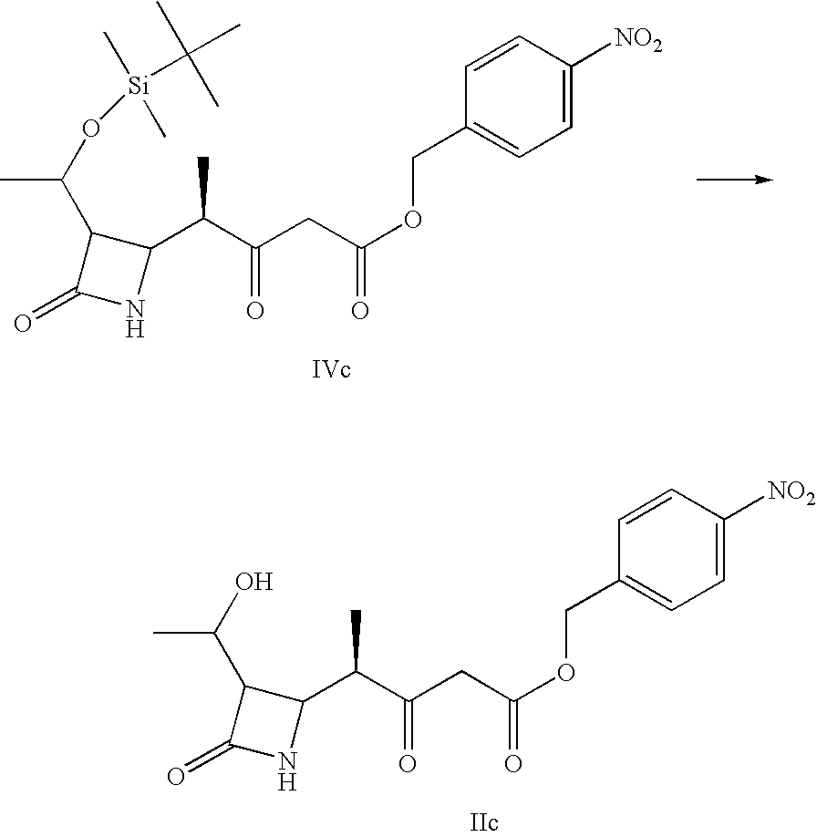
C(C)(C(CC(=O)OCC1=CC=C([NO2])C=C1)=O)C1C(C(O)C)C(=O)N1.C(C)(C(CC(=O)OCC1=CC=C([NO2])C=C1)=O)C1C(C(O[Si](C(C)(C)C)(C)C)C)C(=O)N1
